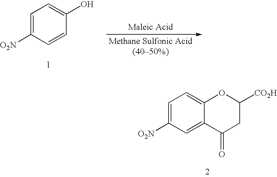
C1=C([O2N])C=C2C(=C1)OC([CO2H])CC2=O.C1=C([O2N])C=CC(O)=C1
